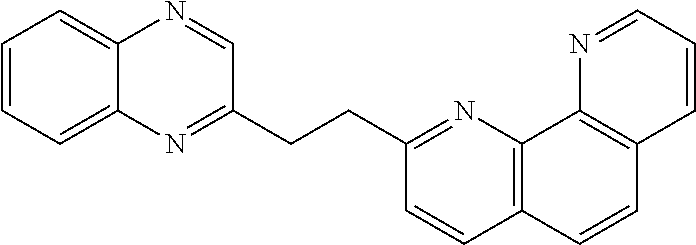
C1=CC=C2C(=C1)N=CC(CCC1=NC3=C(C=C1)C=CC1=C3N=CC=C1)=N2
